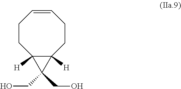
C1CC2([H])C([H])(CCC=C1)C2(CO)CO
